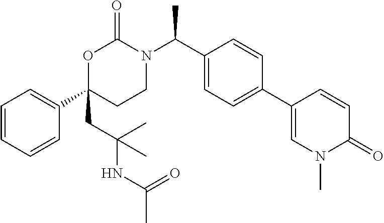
O1C(C2=CC=CC=C2)(CC(NC(C)=O)(C)C)CCN(C(C2=CC=C(C3=CN(C)C(=O)C=C3)C=C2)C)C1=O
